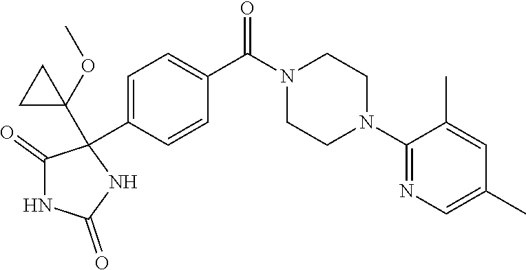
C1(N2CCN(C(C3=CC=C(C4(C5(OC)CC5)C(=O)NC(=O)N4)C=C3)=O)CC2)=NC=C(C)C=C1C
